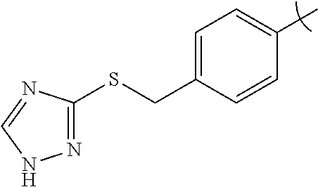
C1=C(CSC2=NNC=N2)C=CC(C)=C1
